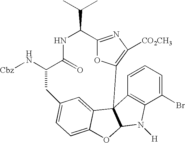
C1(Br)=CC=CC2=C1N([H])C1C23C2=CC(=CC=C2O1)CC(N[Cbz])C(=O)NC(C(C)C)C1=NC([CO2CH3])=C3O1
